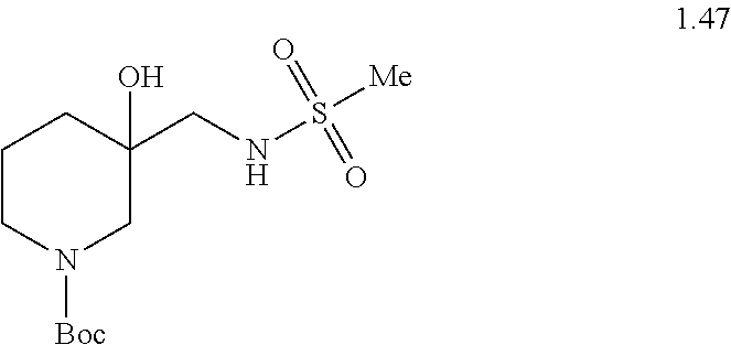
C1CN([Boc])CC(CNS([Me])(=O)=O)(O)C1
